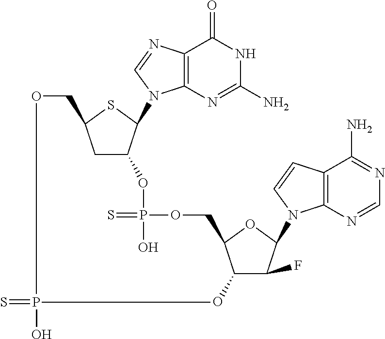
S=PO.C12=C(N=C(N)NC1=O)N(C1C(OP(=S)(O)OCC3C(O)C(F)C(N4C5=C(C(N)=NC=N5)C=C4)O3)CC(CO)S1)C=N2
